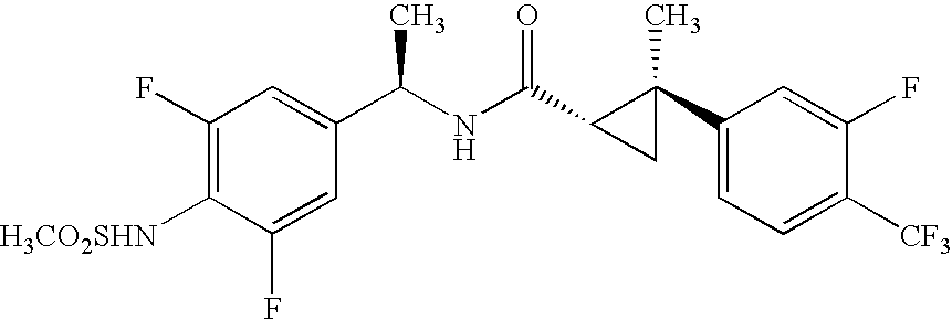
C1(C2(C)C(C(NC(C3=CC(F)=C([H3CO2SHN])C(F)=C3)C)=O)C2)=CC=C([CF3])C(F)=C1
